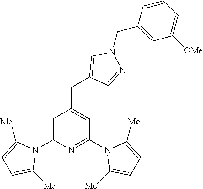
C1=C(N2C([Me])=CC=C2[Me])N=C(N2C([Me])=CC=C2[Me])C=C1CC1=CN(CC2=CC([OMe])=CC=C2)N=C1
